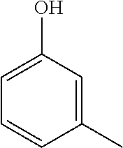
C1=C(O)C=C(C)C=C1
